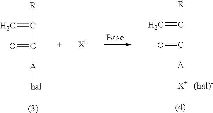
[R]C(C([A][X+])=O)=C.[R]C(C([A][hal])=O)=C
